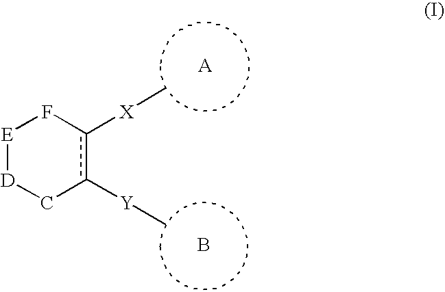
B.[E]1[D]Cc([Y]C)c([X]C)F1
